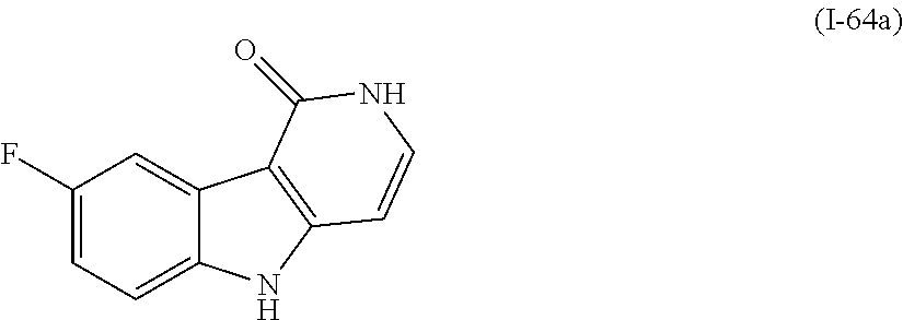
C1(F)=CC=C2C(=C1)C1=C(N2)C=CNC1=O
